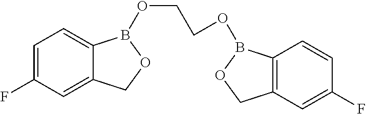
C12=CC(F)=CC=C1B(OCCOB1C3=C(C=C(F)C=C3)CO1)OC2
